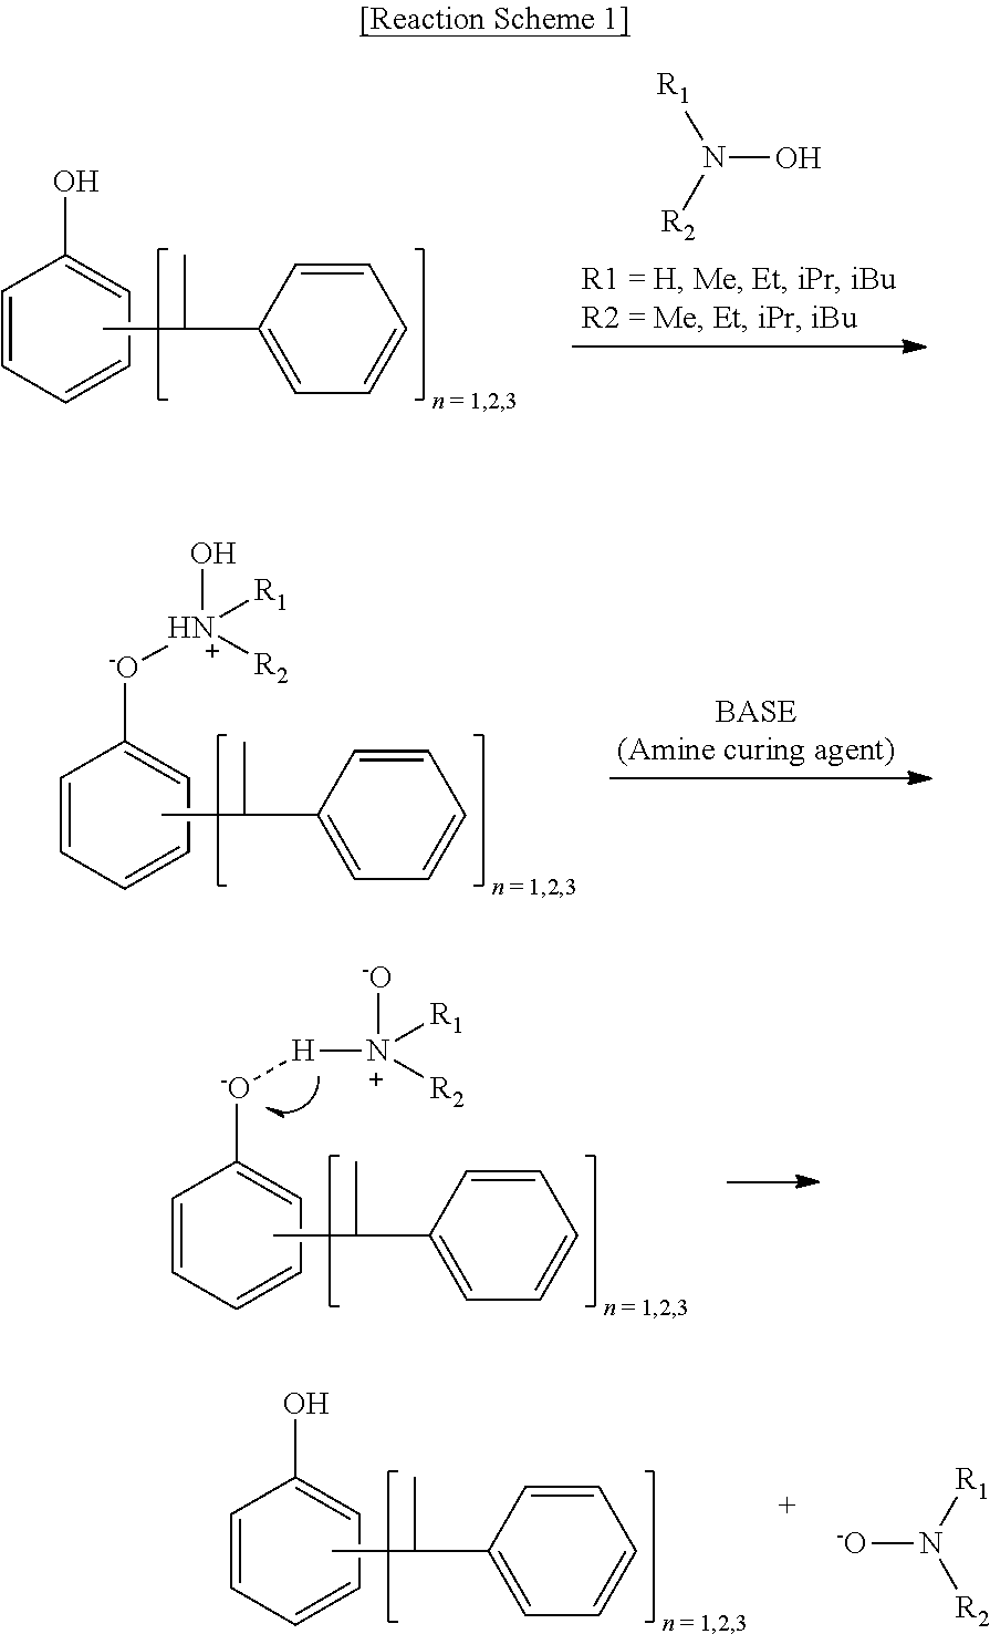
C1=CC=CC=C1[-O][N+](O)([R1])[R2].CC(C)C1=CC=CC=C1.C1=CC=CC=C1[-O][H][N+]([R1])([R2])[-O].CC(C)C1=CC=CC=C1.C1=CC=CC=C1O.CC(C)C1=CC=CC=C1.[-O]N([R1])[R2].C1=CC=CC=C1O.CC(C)C1=CC=CC=C1.N(O)([R2])[R1]
